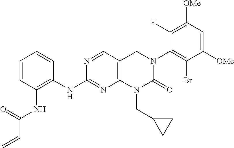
N1=CC2=C(N=C1NC1=C(NC(C=C)=O)C=CC=C1)N(CC1CC1)C(=O)N(C1=C(Br)C([OMe])=CC([OMe])=C1F)C2
